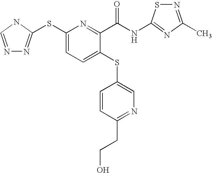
C1(SC2=NN=CN2)=CC=C(SC2=CN=C(CCO)C=C2)C(C(NC2=NC(C)=NS2)=O)=N1
